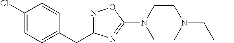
N1=C(CC2=CC=C(Cl)C=C2)N=C(N2CCN(CCC)CC2)O1
